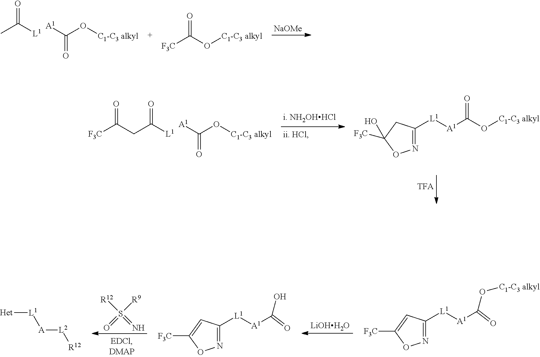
[C1-C3 alkyl]OC([A1])=O.[L1]C(CC([F3C])=O)=O.[C1-C3 alkyl]OC([A1][L1]C1=NOC([F3C])(O)C1)=O.O=C([L1])C.[A1]C(O[C1-C3 alkyl])=O.[C1-C3 alkyl]OC([F3C])=O.[NaOMe].[C1-C3 alkyl]OC([A1][L1]C1=NOC([F3C])=C1)=O.[LiOHH2O].OC([A1][L1]C1=NOC([F3C])=C1)=O.[R12]S(=N)([R9])=O.[Het][L1][A][L2][R12]
